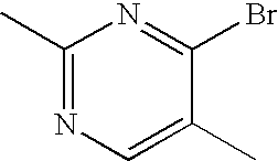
C1(C)=NC=C(C)C(Br)=N1
